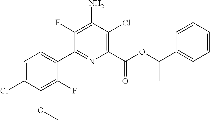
C1=C(Cl)C(OC)=C(F)C(C2=NC(C(OC(C3=CC=CC=C3)C)=O)=C(Cl)C(N)=C2F)=C1
